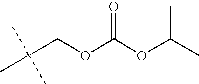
C(COC(OC(C)C)=O)(C)(C)C
